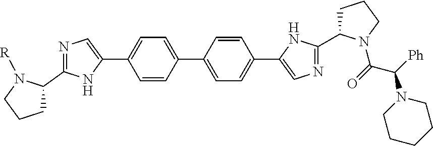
C1=C(C2=CN=C(C3CCCN3[R])N2)C=CC(C2=CC=C(C3=CN=C(C4CCCN4C(=O)C([Ph])N4CCCCC4)N3)C=C2)=C1
